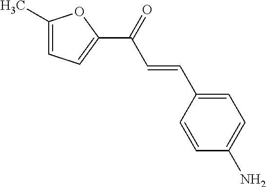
C1(C)=CC=C(C(=O)C=CC2=CC=C(N)C=C2)O1
